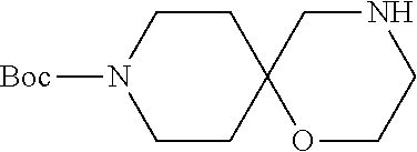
C1N([Boc])CCC2(C1)OCCNC2
